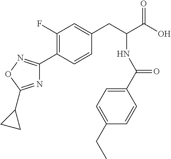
N1=C(C2CC2)ON=C1C1=C(F)C=C(CC(C(O)=O)NC(C2=CC=C(CC)C=C2)=O)C=C1
